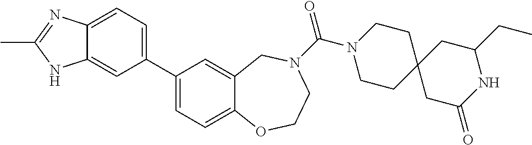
C1(C2=CC=C3C(=C2)NC(C)=N3)=CC=C2C(=C1)CN(C(N1CCC3(CC1)CC(=O)NC(CC)C3)=O)CCO2
